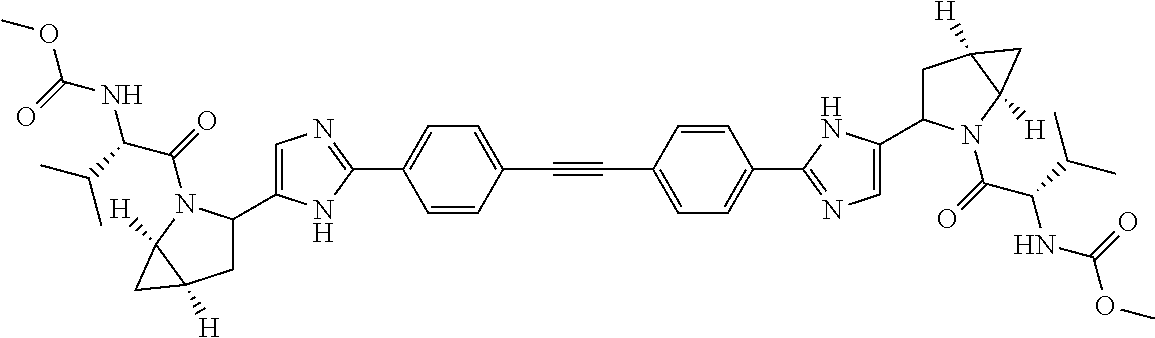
C1=CC(C#CC2=CC=C(C3=NC=C(C4CC5([H])C([H])(N4C(=O)C(C(C)C)NC(OC)=O)C5)N3)C=C2)=CC=C1C1=NC=C(C2CC3([H])C([H])(N2C(=O)C(C(C)C)NC(OC)=O)C3)N1
